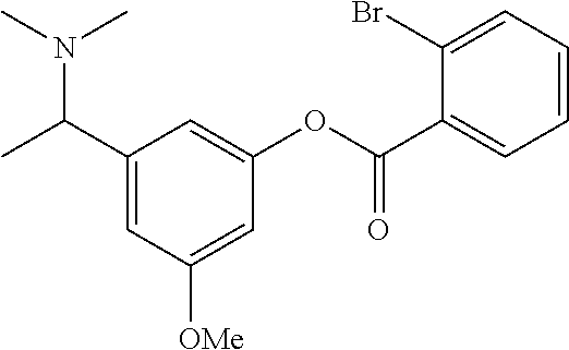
C1(C(C)N(C)C)=CC([OMe])=CC(OC(C2=CC=CC=C2Br)=O)=C1
